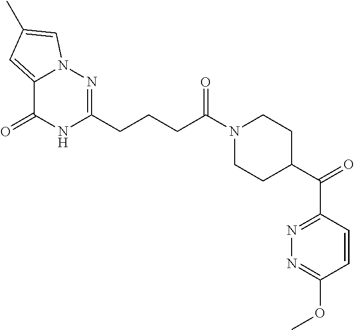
C12=CC(C)=CN1N=C(CCCC(N1CCC(C(C3=NN=C(OC)C=C3)=O)CC1)=O)NC2=O
